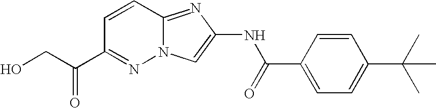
C1=CC(C(=O)NC2=CN3N=C(C(=O)CO)C=CC3=N2)=CC=C1C(C)(C)C
